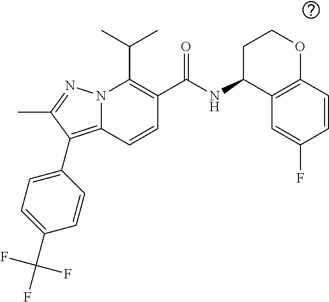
CC(C)C1=C(C(NC2C3=C(C=CC(F)=C3)OCC2)=O)C=CC2=C(C3=CC=C(C(F)(F)F)C=C3)C(C)=NN12
